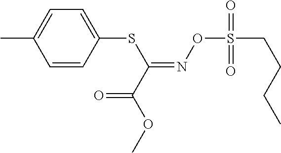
C1=CC(SC(=NOS(CCCC)(=O)=O)C(OC)=O)=CC=C1C
